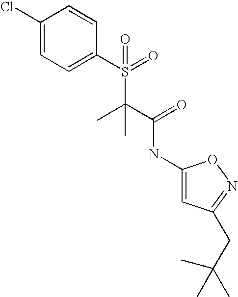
C1(Cl)=CC=C(S(=O)(C(C(=O)NC2=CC(CC(C)(C)C)=NO2)(C)C)=O)C=C1
